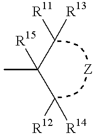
CC([R15])(C([R12])[R14])C([R11])[R13]
